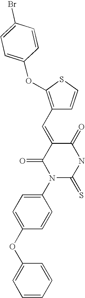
O=C1C(=CC2=C(OC3=CC=C(Br)C=C3)SC=C2)C(=O)N(C2=CC=C(OC3=CC=CC=C3)C=C2)C(=S)N1
